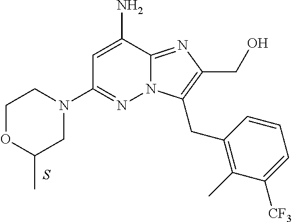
N12C(=NC(CO)=C1CC1=C(C)C([CF3])=CC=C1)C(N)=CC(N1CCOC(C)C1)=N2.S
